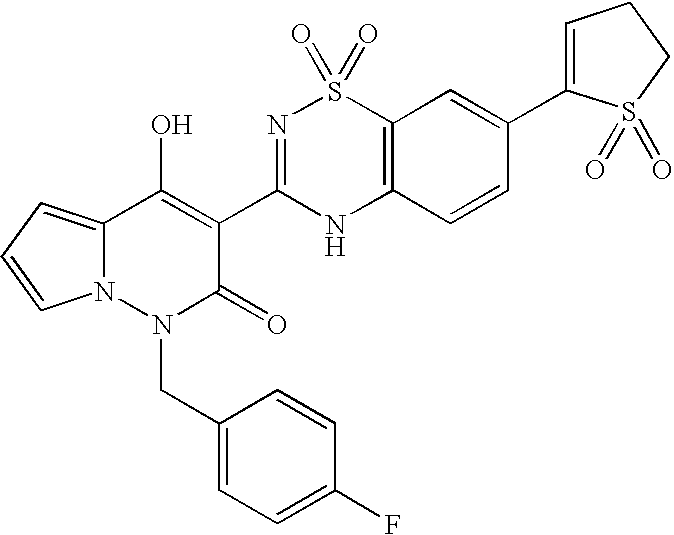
C12=CC=CN1N(CC1=CC=C(F)C=C1)C(=O)C(C1=NS(=O)(=O)C3=C(N1)C=CC(C1=CCCS1(=O)=O)=C3)=C2O
